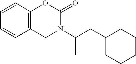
C1=CC2=C(C=C1)OC(=O)N(C(CC1CCCCC1)C)C2
